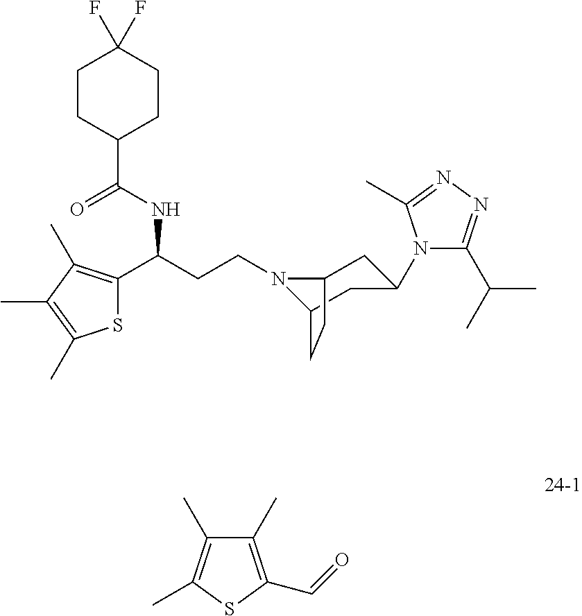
N1(CCC(C2=C(C)C(C)=C(C)S2)NC(C2CCC(F)(F)CC2)=O)C2CC(N3C(C(C)C)=NN=C3C)CC1CC2.C1(C)=C(C=O)SC(C)=C1C
